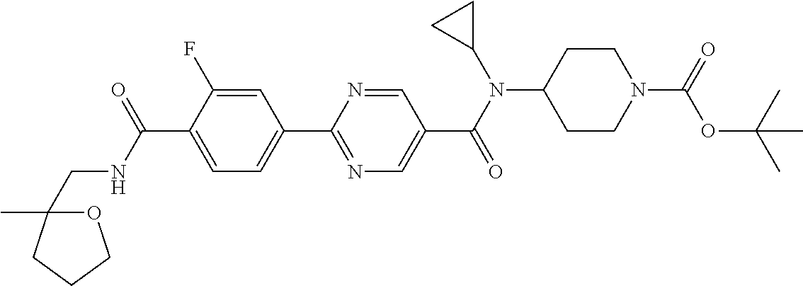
C1(C(NCC2(C)OCCC2)=O)=CC=C(C2=NC=C(C(N(C3CC3)C3CCN(C(=O)OC(C)(C)C)CC3)=O)C=N2)C=C1F
